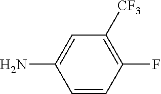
C1(F)=C([CF3])C=C(N)C=C1
